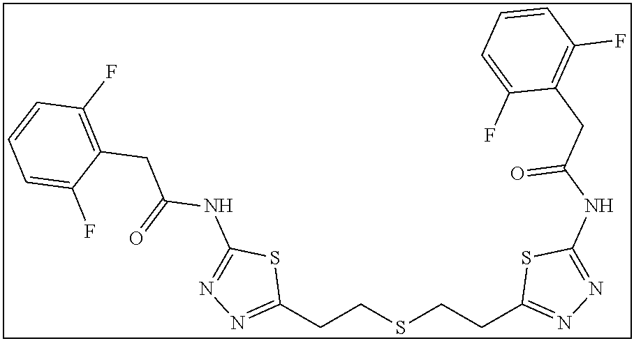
C(CSCCC1=NN=C(NC(CC2=C(F)C=CC=C2F)=O)S1)C1=NN=C(NC(CC2=C(F)C=CC=C2F)=O)S1
